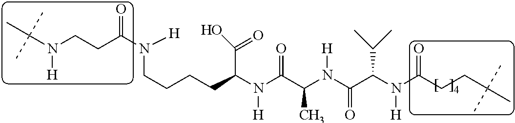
C(C(N(C(C(N(C(=O)C(N(C(CCC(C)(C)C)=O)[H])C(C)C)[H])C)=O)[H])C(O)=O)CCCN(C(CCN(C(C)(C)C)[H])=O)[H]
